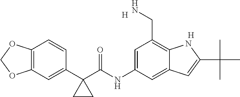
C1(C2(C(NC3=CC(CN)=C4C(=C3)C=C(C(C)(C)C)N4)=O)CC2)=CC2=C(C=C1)OCO2.[H].[H]
